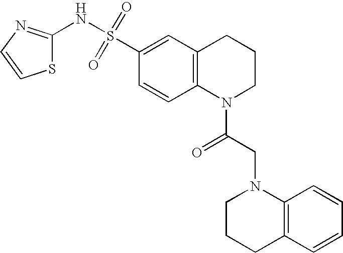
C1(NS(C2=CC3=C(C=C2)N(C(CN2CCCC4=C2C=CC=C4)=O)CCC3)(=O)=O)=NC=CS1
